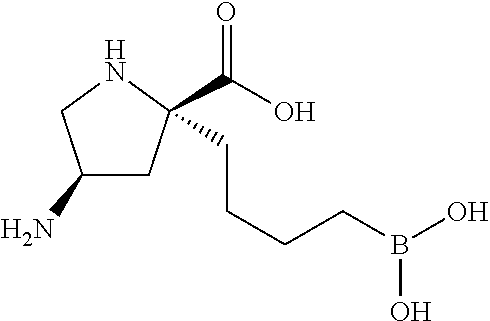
C(CCCB(O)O)C1(C(O)=O)CC(N)CN1
